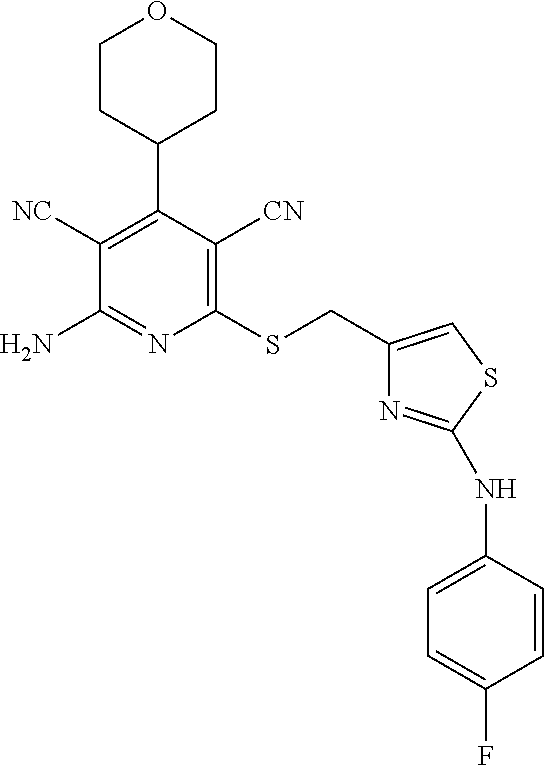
C1([NC])=C(C2CCOCC2)C([CN])=C(SCC2=CSC(NC3=CC=C(F)C=C3)=N2)N=C1N
